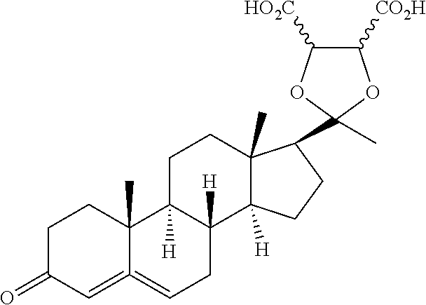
C1=C2=CCC3([H])C([H])(C2(C)CCC1=O)CCC1(C)C3([H])CCC1C1(C)OC([HO2C])C([CO2H])O1
